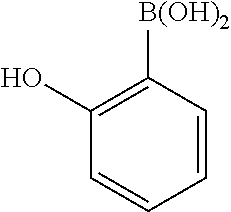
C1=CC([B(OH)2])=C(O)C=C1
